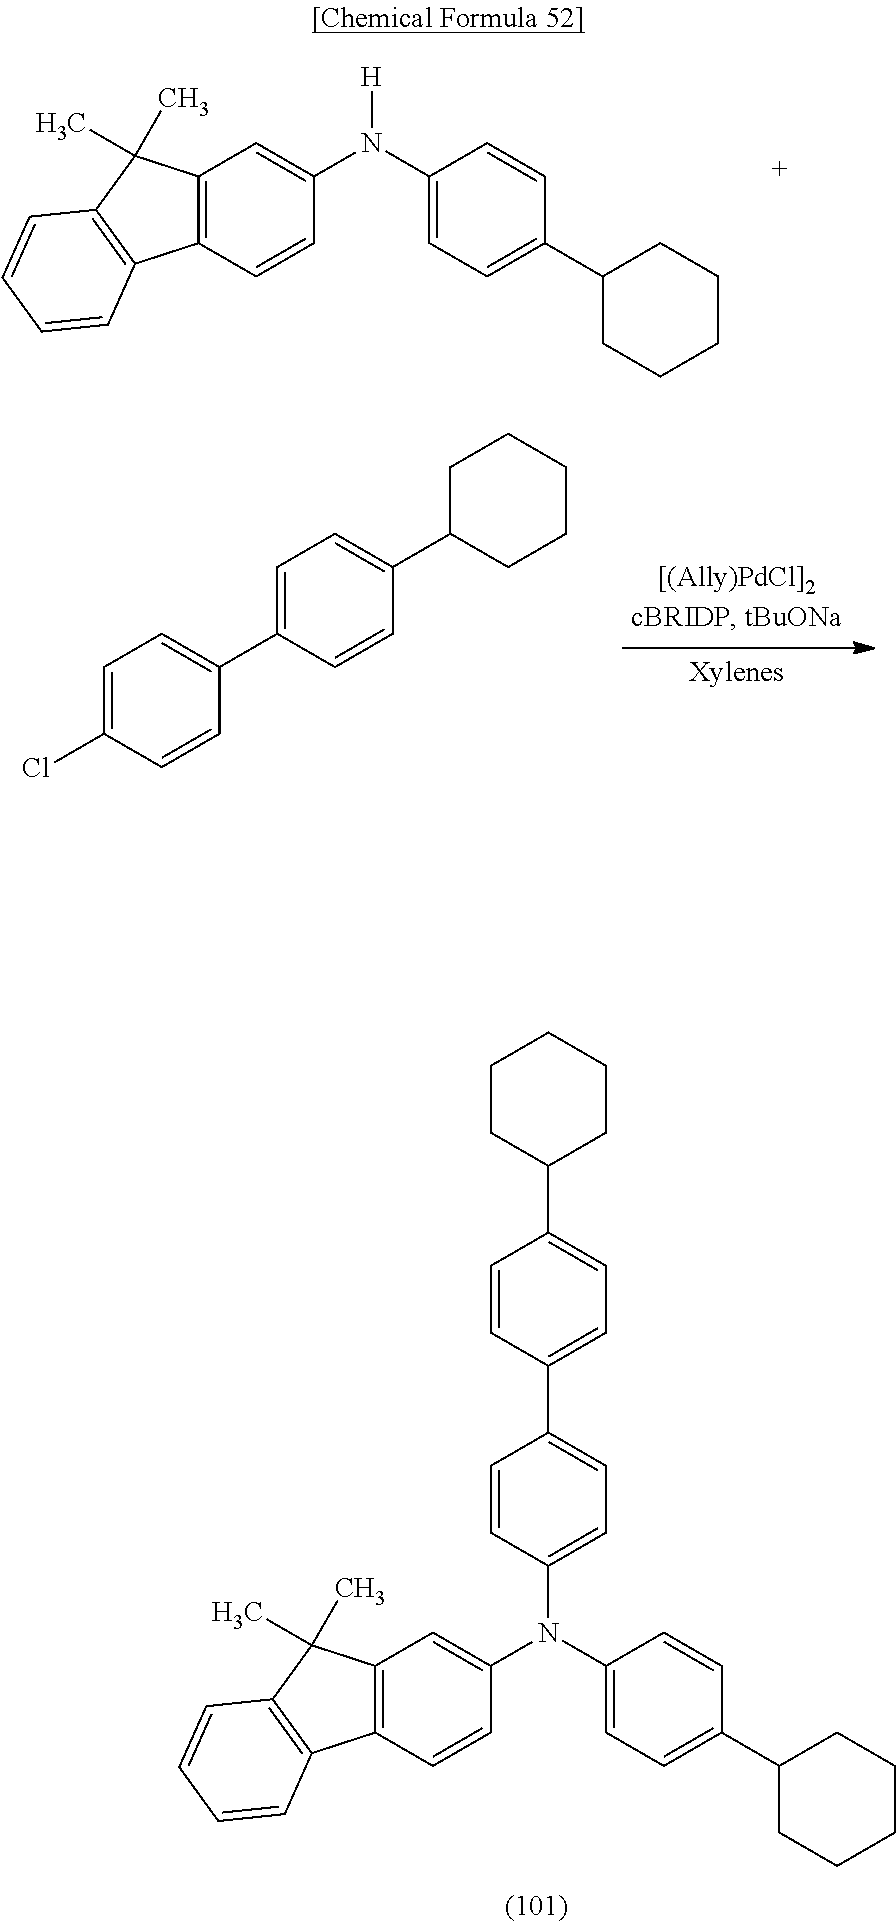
C12=C(C=CC(N(C3=CC=C(C4CCCCC4)C=C3)C3=CC=C(C4=CC=C(C5CCCCC5)C=C4)C=C3)=C1)C1=C(C2(C)C)C=CC=C1.ClC1=CC=C(C2=CC=C(C3CCCCC3)C=C2)C=C1.C12=C(C=CC(N(C3=CC=C(C4CCCCC4)C=C3)[H])=C1)C1=C(C2(C)C)C=CC=C1
